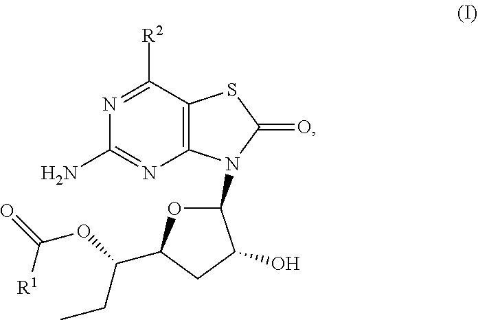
N1=C([R2])C2=C(N=C1N)N(C1OC(C(OC(=O)[R1])CC)CC1O)C(=O)S2
